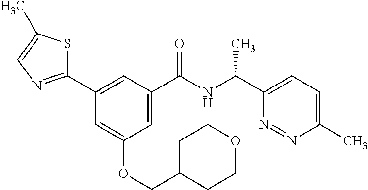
C1(C2=NC=C(C)S2)=CC(C(NC(C2=CC=C(C)N=N2)C)=O)=CC(OCC2CCOCC2)=C1
